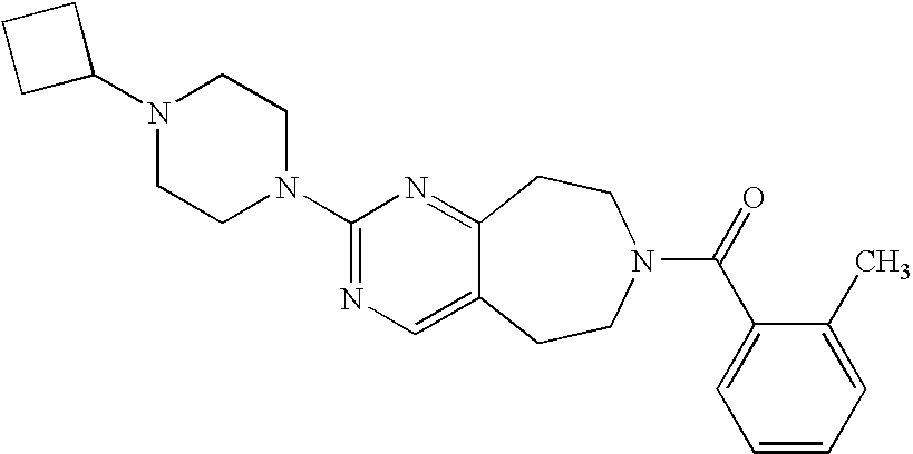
C1C(N2CCN(C3=NC=C4C(=N3)CCN(C(=O)C3=CC=CC=C3C)CC4)CC2)CC1
